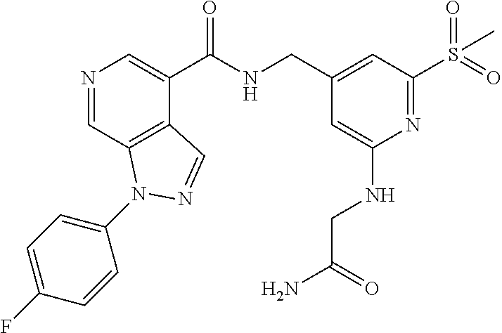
N1=CC2=C(C(C(NCC3=CC(S(=O)(=O)C)=NC(NCC(=O)N)=C3)=O)=C1)C=NN2C1=CC=C(F)C=C1
